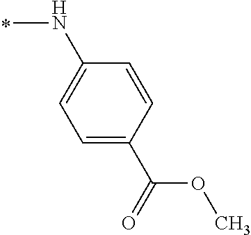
N(C1=CC=C(C(OC)=O)C=C1)C
